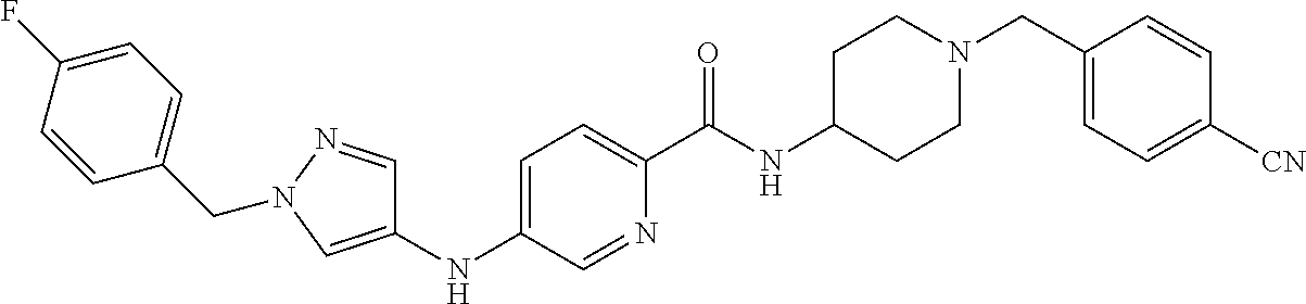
N(C1=CC=C(C(NC2CCN(CC3=CC=C([CN])C=C3)CC2)=O)N=C1)C1=CN(CC2=CC=C(F)C=C2)N=C1
